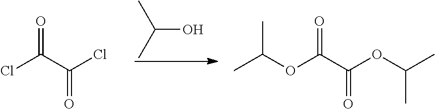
ClC(C(Cl)=O)=O.C(O)(C)C.O(C(C(OC(C)C)=O)=O)C(C)C
